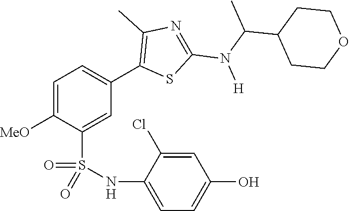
C1=C([MeO])C(S(NC2=CC=C(O)C=C2Cl)(=O)=O)=CC(C2=C(C)N=C(N(C(C)C3CCOCC3)[H])S2)=C1
